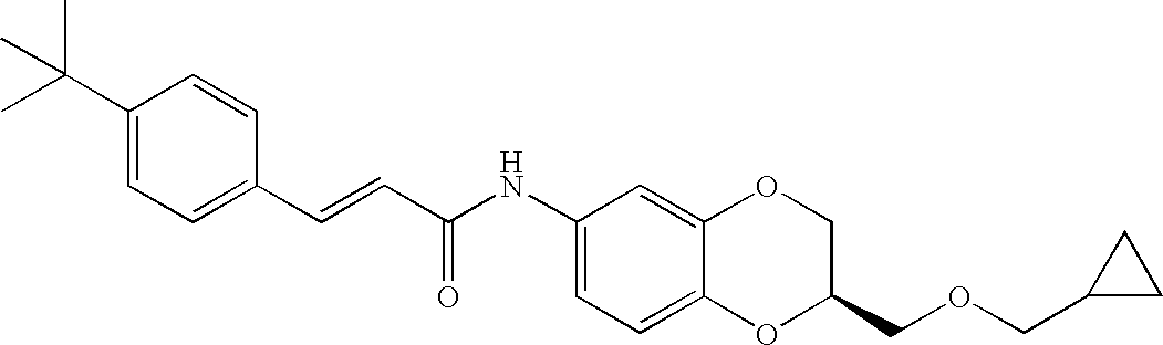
C(=CC(=O)NC1=CC=C2C(=C1)OCC(COCC1CC1)O2)C1=CC=C(C(C)(C)C)C=C1
